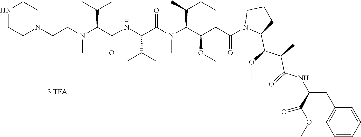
C1CN(CCN(C(C(C)C)C(NC(C(=O)N(C(C(C)CC)C(CC(N2C(C(OC)C(C)C(=O)NC(CC3=CC=CC=C3)C(OC)=O)CCC2)=O)OC)C)C(C)C)=O)C)CCN1
